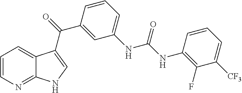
C1=CN=C2C(=C1)C(C(C1=CC(NC(=O)NC3=C(F)C([CF3])=CC=C3)=CC=C1)=O)=CN2
